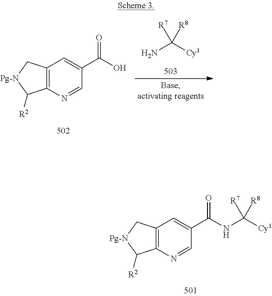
NC([Cy1])([R8])[R7].C12=C(N=CC(C(O)=O)=C1)C([R2])[Pg-N]C2.C12=C(N=CC(C(=O)NC([Cy1])([R8])[R7])=C1)C([R2])[Pg-N]C2
